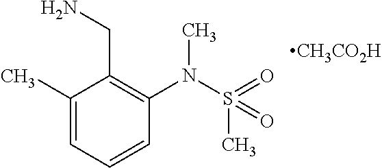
C1(C)=CC=CC(N(S(C)(=O)=O)C)=C1CN.[CH3CO2H]
